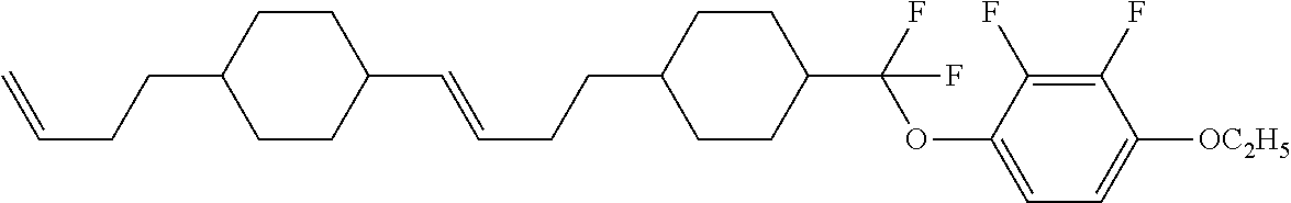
O(C(C1CCC(CCC=CC2CCC(CCC=C)CC2)CC1)(F)F)C1=CC=C([OC2H5])C(F)=C1F
